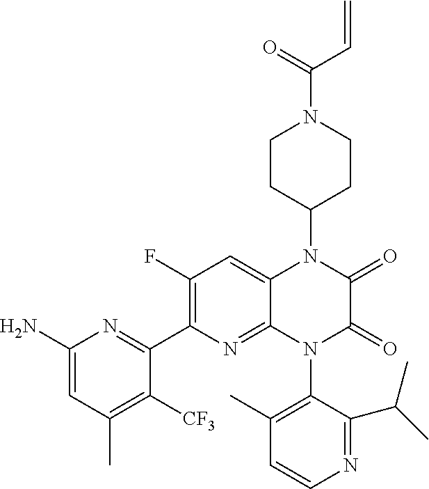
C1=CN=C(C(C)C)C(N2C(=O)C(=O)N(C3CCN(C(C=C)=O)CC3)C3=CC(F)=C(C4=NC(N)=CC(C)=C4[CF3])N=C23)=C1C
